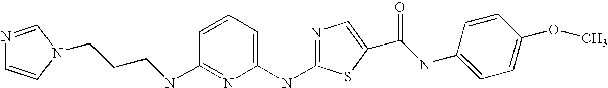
C1=CC(NCCCN2C=CN=C2)=NC(NC2=NC=C(C(=O)NC3=CC=C(OC)C=C3)S2)=C1
